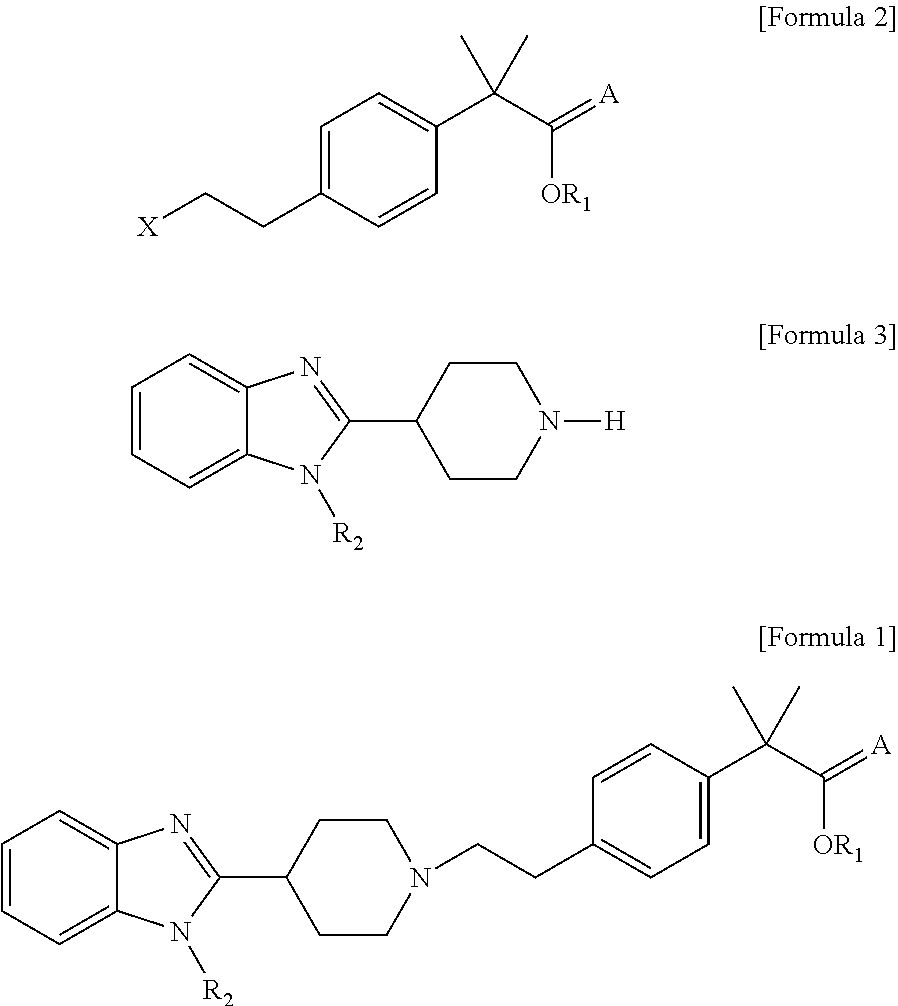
C1=C(CC[X])C=CC(C(C(=[A])[OR1])(C)C)=C1.C1=CC=C2C(=C1)N=C(C1CCN([H])CC1)N2[R2].C1=CC=C2C(=C1)N=C(C1CCN(CCC3=CC=C(C(C(=[A])[OR1])(C)C)C=C3)CC1)N2[R2]
